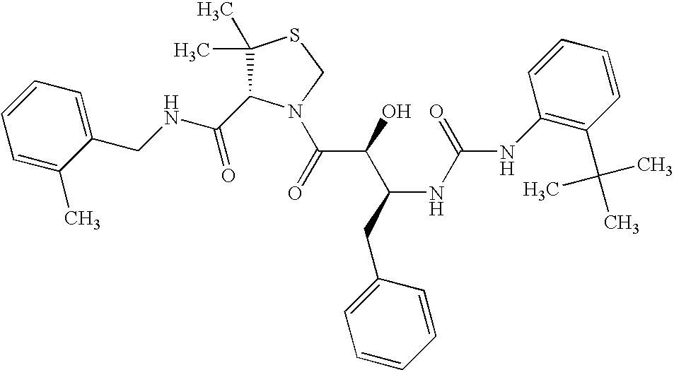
C(NCC1=CC=CC=C1C)(=O)C1C(C)(C)SCN1C(C(C(CC1=CC=CC=C1)NC(=O)NC1=C(C(C)(C)C)C=CC=C1)O)=O
